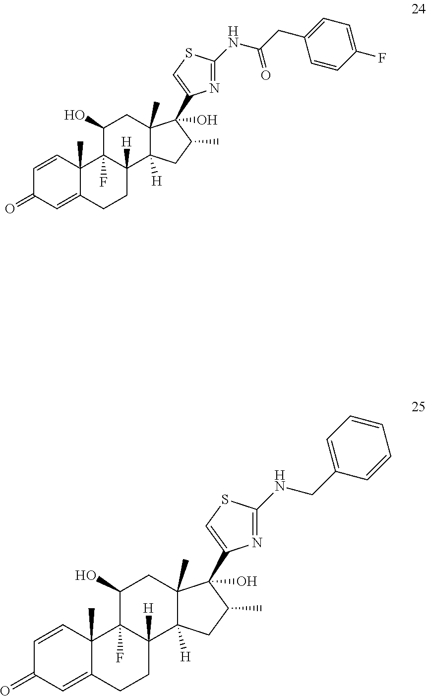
C1=CC2(C)C(=CC1=O)CCC1([H])C2(F)C(O)CC2(C)C1([H])CC(C)C2(O)C1=CSC(NC(CC2=CC=C(F)C=C2)=O)=N1.C1=CC2(C)C(=CC1=O)CCC1([H])C2(F)C(O)CC2(C)C1([H])CC(C)C2(O)C1=CSC(NCC2=CC=CC=C2)=N1
